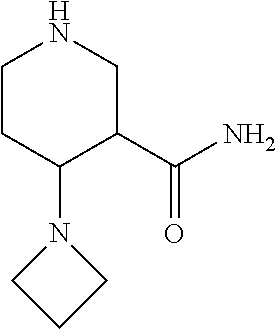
C1CC(N2CCC2)C(C(N)=O)CN1
